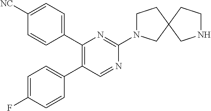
C1(C2=CC=C(F)C=C2)=C(C2=CC=C([NC])C=C2)N=C(N2CCC3(C2)CNCC3)N=C1
